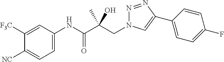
C(C(C(NC1=CC=C([NC])C([F3C])=C1)=O)(O)C)N1N=NC(C2=CC=C(F)C=C2)=C1
